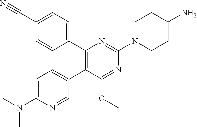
C1=C(N(C)C)N=CC(C2=C(C3=CC=C(C#N)C=C3)N=C(N3CCC(N)CC3)N=C2OC)=C1
